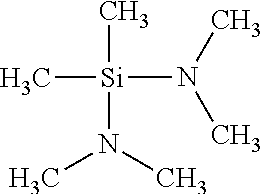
C[Si](C)(N(C)C)N(C)C
